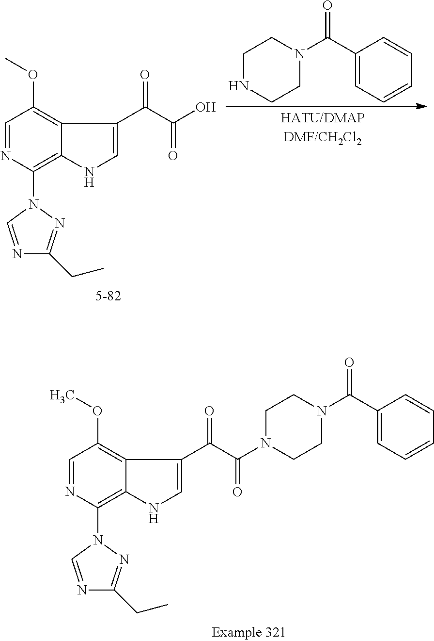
C1=NC(N2C=NC(CC)=N2)=C2C(=C1OC)C(C(=O)C(=O)O)=CN2.C1NCCN(C(=O)C2=CC=CC=C2)C1.C1=NC(N2C=NC(CC)=N2)=C2C(=C1OC)C(C(=O)C(=O)N1CCN(C(C3=CC=CC=C3)=O)CC1)=CN2
